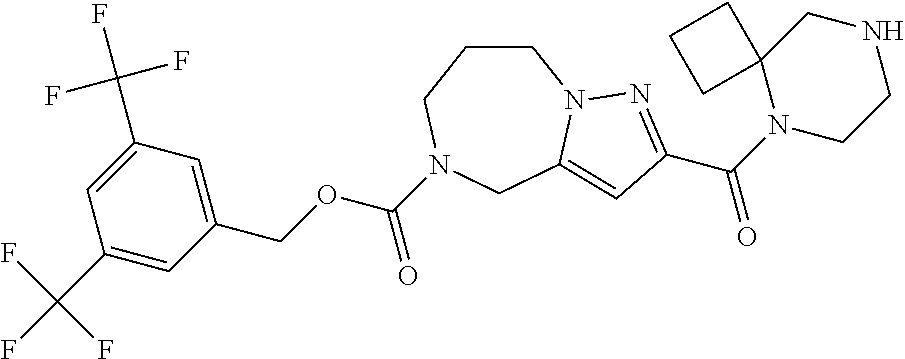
C1CCN(C(OCC2=CC(C(F)(F)F)=CC(C(F)(F)F)=C2)=O)CC2=CC(C(N3CCNCC34CCC4)=O)=NN12
